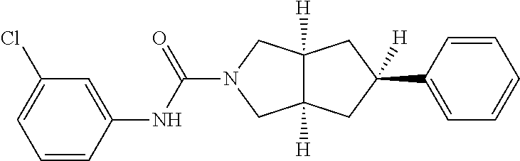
C(N1CC2([H])C([H])(C1)CC(C1=CC=CC=C1)([H])C2)(=O)NC1=CC(Cl)=CC=C1
